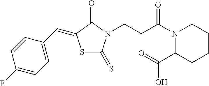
S1C(=S)N(CCC(N2C(C(=O)O)CCCC2)=O)C(=O)C1=CC1=CC=C(F)C=C1
